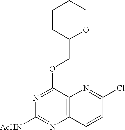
C12=C(C(OCC3OCCCC3)=NC([AcHN])=N1)N=C(Cl)C=C2
